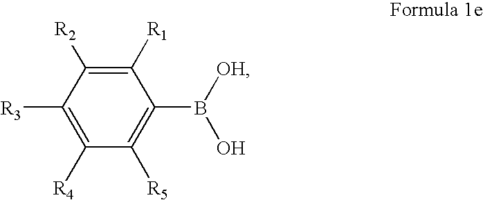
[R3]C1=C([R4])C([R5])=C(B([OH])O)C([R1])=C1[R2]
